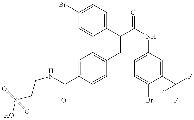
OS(CCNC(=O)C1=CC=C(CC(C2=CC=C(Br)C=C2)C(=O)NC2=CC=C(Br)C(C(F)(F)F)=C2)C=C1)(=O)=O
